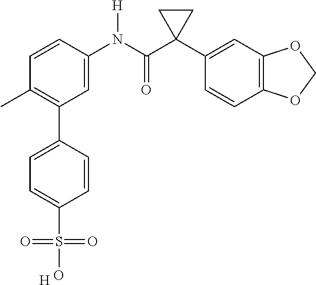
C1=C(N(C(C2(C3=CC4=C(C=C3)OCO4)CC2)=O)[H])C=CC(C)=C1C1=CC=C(S(=O)(=O)O)C=C1.[H]
